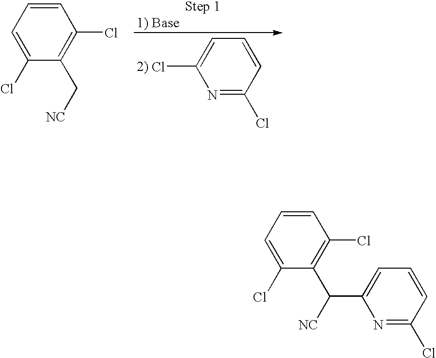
N1=C(Cl)C=CC=C1Cl.C1=CC=C(Cl)C(C[NC])=C1Cl.C1=CC=C(Cl)C(C([NC])C2=CC=CC(Cl)=N2)=C1Cl
